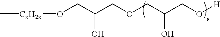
O(CC(COCC(CO[H])O)O)[CxH2x]C
